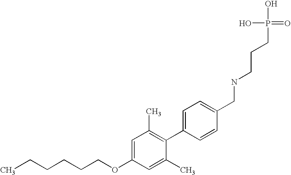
C(CCCOC1=CC(C)=C(C2=CC=C(CNCCCP(O)(O)=O)C=C2)C(C)=C1)CC
